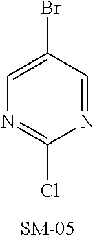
N1=CC(Br)=CN=C1Cl
